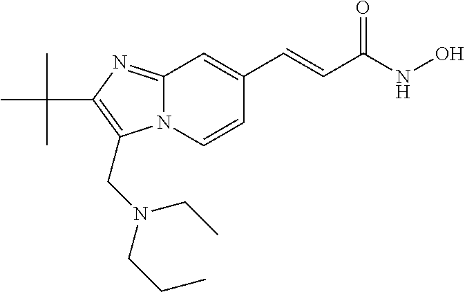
N12C(=NC(C(C)(C)C)=C1CN(CCC)CC)C=C(C=CC(NO)=O)C=C2
